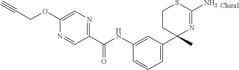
C1(NC(C2=NC=C(OCC#C)N=C2)=O)=CC(C2(C)N=C(N)SCC2)=CC=C1
